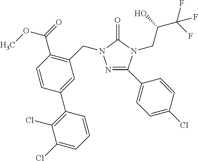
N1=C(C2=CC=C(Cl)C=C2)N(CC(C(F)(F)F)O)C(=O)N1CC1=C(C(=O)OC)C=CC(C2=C(Cl)C(Cl)=CC=C2)=C1
